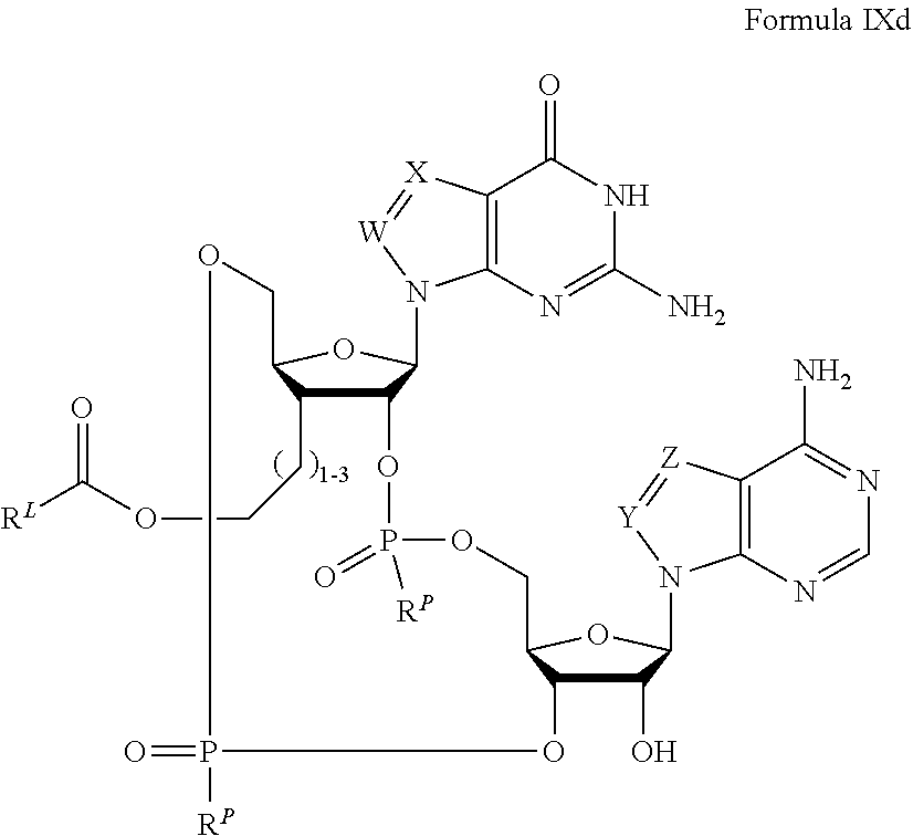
C12C(CCOC([RL])=O)C(OC1N1C3=C(C(=O)NC(N)=N3)[X]=[W]1)COP(=O)([RP])OC1C(O)C(N3C4=C(C(N)=NC=N4)[Z]=[Y]3)OC1COP([RP])(=O)O2
